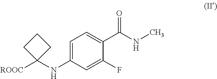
C1=C(NC2([ROOC])CCC2)C=C(F)C(C(=O)NC)=C1
